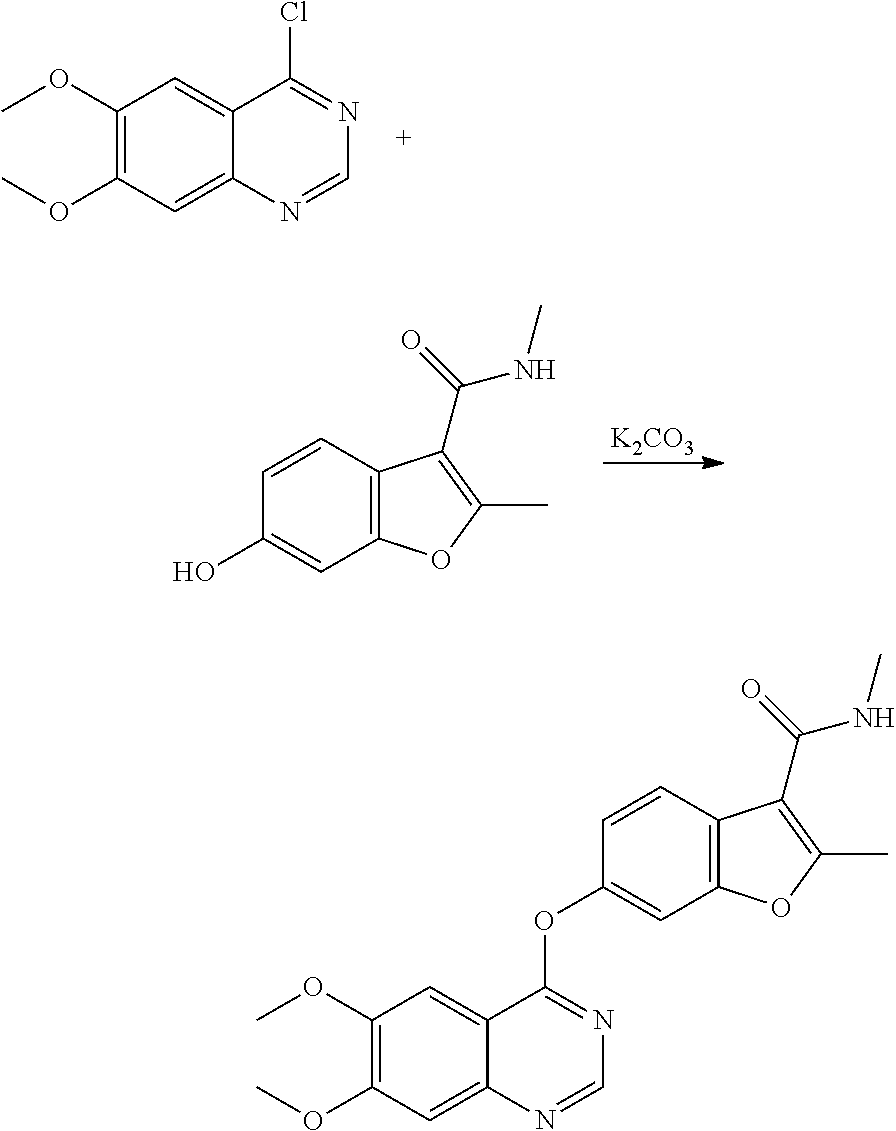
C1(OC)=C(OC)C=C2C(=C1)C(Cl)=NC=N2.C1=CC(O)=CC2=C1C(C(=O)NC)=C(C)O2.[K2CO3].C1(OC)=C(OC)C=C2C(=C1)C(OC1=CC3=C(C=C1)C(C(=O)NC)=C(C)O3)=NC=N2
